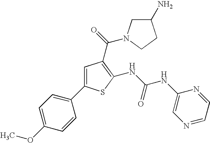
C1=C(C2=CC=C(OC)C=C2)SC(NC(=O)NC2=CN=CC=N2)=C1C(=O)N1CC(N)CC1
